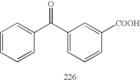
C1=CC=CC(C(C2=CC=CC([COOH])=C2)=O)=C1
